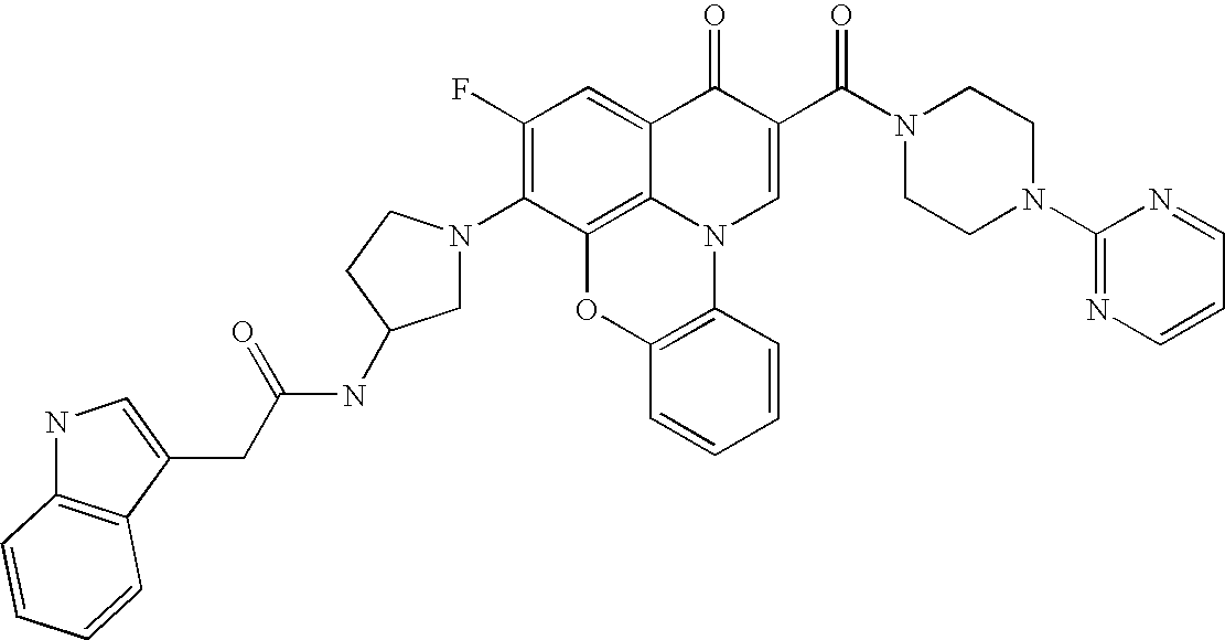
C1(F)=C(N2CC(NC(=O)CC3=CNC4=C3C=CC=C4)CC2)C2=C3C(=C1)C(=O)C(C(N1CCN(C4=NC=CC=N4)CC1)=O)=CN3C1=C(O2)C=CC=C1
